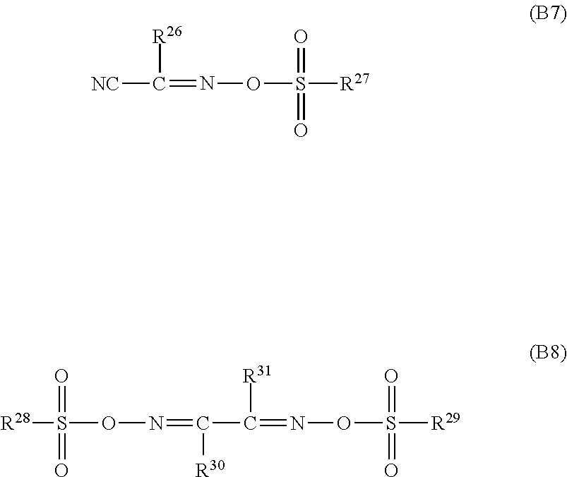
[NC]C([R26])=NOS(=O)(=O)[R27].[R28]S(=O)(=O)ON=C([R30])C([R31])=NOS(=O)(=O)[R29]
